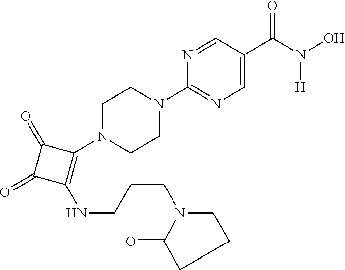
C1(C(N([H])O)=O)=CN=C(N2CCN(C3=C(NCCCN4CCCC4=O)C(=O)C3=O)CC2)N=C1
